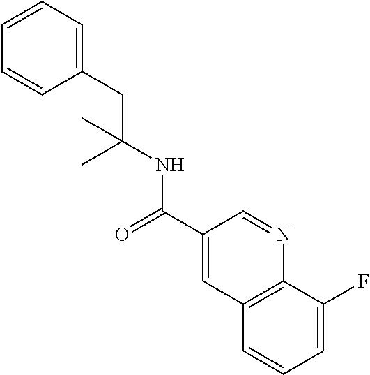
CC(NC(C1=CC2=C(N=C1)C(F)=CC=C2)=O)(CC1=CC=CC=C1)C
